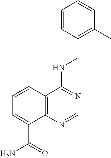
CC1=C(CNC2=NC=NC3=C2C=CC=C3C(=O)N)C=CC=C1
